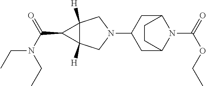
N1(C2CC3N(C(=O)OCC)C(C2)CC3)CC2([H])C([H])(C1)C2C(N(CC)CC)=O
